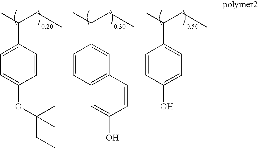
C1=CC(C(C)CC)=CC=C1OC(CC)(C)C.C12=C(C=CC(C(C)CC)=C1)C=C(O)C=C2.C1=C(O)C=CC(C(C)CC)=C1
